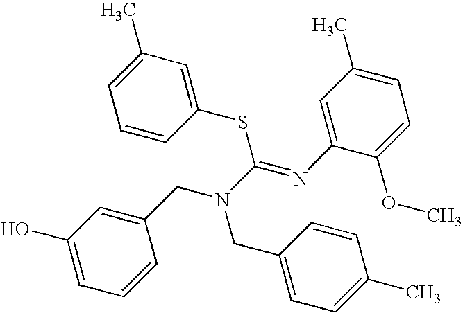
C1(O)=CC=CC(CN(CC2=CC=C(C)C=C2)C(=NC2=CC(C)=CC=C2OC)SC2=CC(C)=CC=C2)=C1
